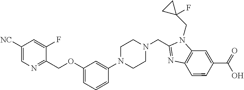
C1([NC])=CN=C(COC2=CC=CC(N3CCN(CC4=NC5=C(N4CC4(F)CC4)C=C(C(=O)O)C=C5)CC3)=C2)C(F)=C1
